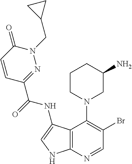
C1CN(C2=C(Br)C=NC3=C2C(NC(=O)C2=NN(CC4CC4)C(=O)C=C2)=CN3)CC(N)C1
